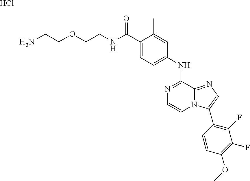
C1(C(NCCOCCN)=O)=CC=C(NC2=NC=CN3C2=NC=C3C2=C(F)C(F)=C(OC)C=C2)C=C1C.Cl
